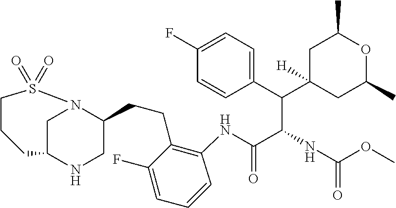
C1C2NCC(CCC3=C(NC(C(NC(OC)=O)C(C4=CC=C(F)C=C4)C4([H])CC(C)OC(C)C4)=O)C=CC=C3F)N1S(=O)(=O)CCC2
